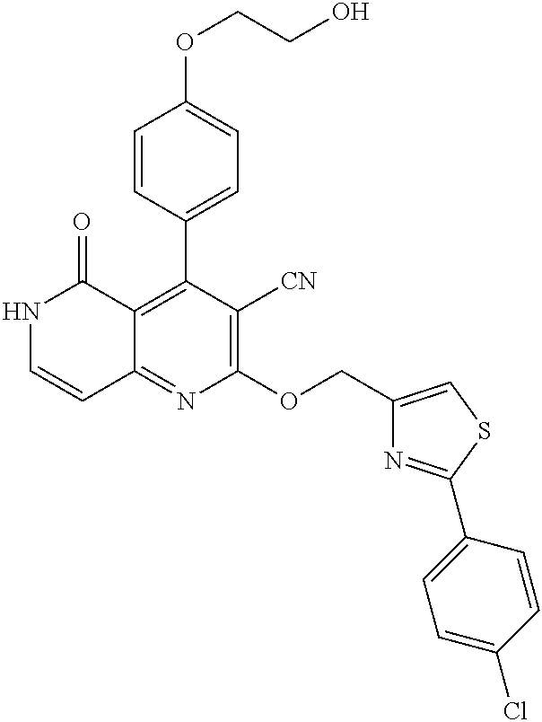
N1C=CC2=NC(OCC3=CSC(C4=CC=C(Cl)C=C4)=N3)=C([CN])C(C3=CC=C(OCCO)C=C3)=C2C1=O
